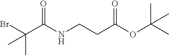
BrC(C)(C)C(=O)NCCC(=O)OC(C)(C)C
